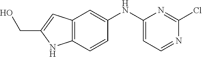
C12=C(C=CC(NC3=CC=NC(Cl)=N3)=C1)NC(CO)=C2
